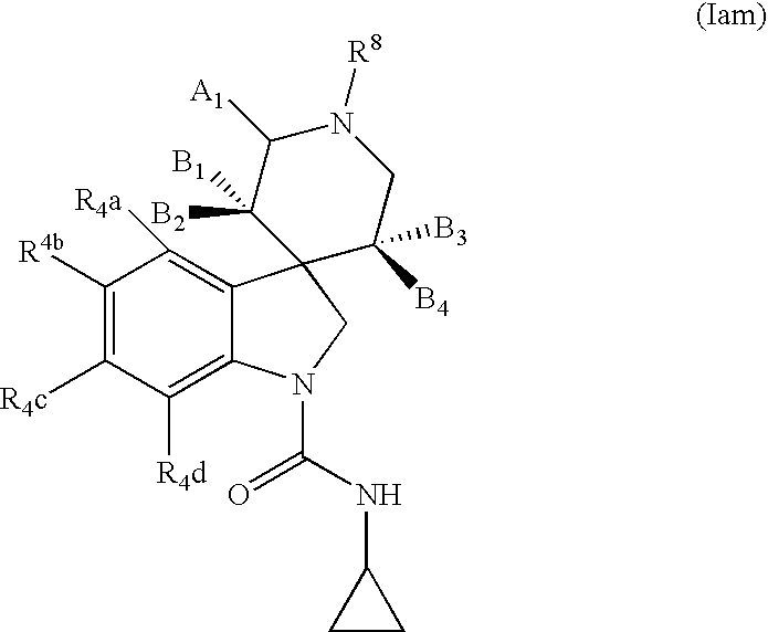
C1([R4b])=C([R4c])C([R4d])=C2C(=C1[R4a])C1(CN2C(NC2CC2)=O)C([B4])([B3])CN([R8])C([A1])C1([B1])[B2]
